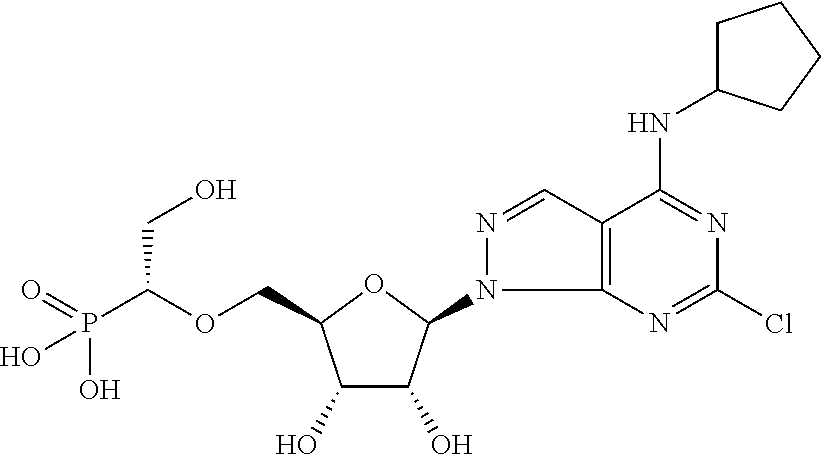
C(OCC1C(O)C(O)C(N2C3=C(C=N2)C(NC2CCCC2)=NC(Cl)=N3)O1)(P(=O)(O)O)CO
